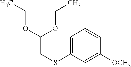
C1=C(SCC(OCC)OCC)C=C([OCH3])C=C1
